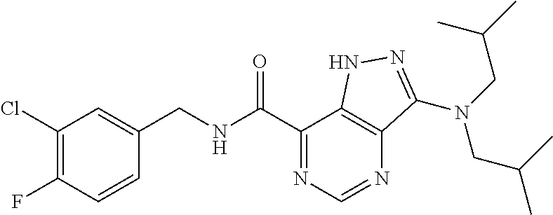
C1(Cl)=C(F)C=CC(CNC(C2=NC=NC3=C2NN=C3N(CC(C)C)CC(C)C)=O)=C1
